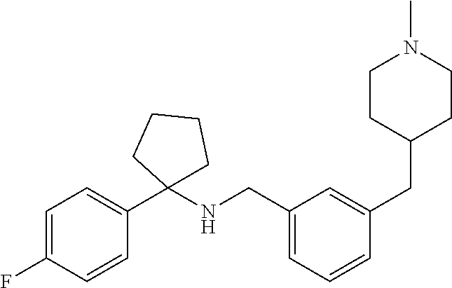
C1=C(F)C=CC(C2(NCC3=CC=CC(CC4CCN(C)CC4)=C3)CCCC2)=C1
